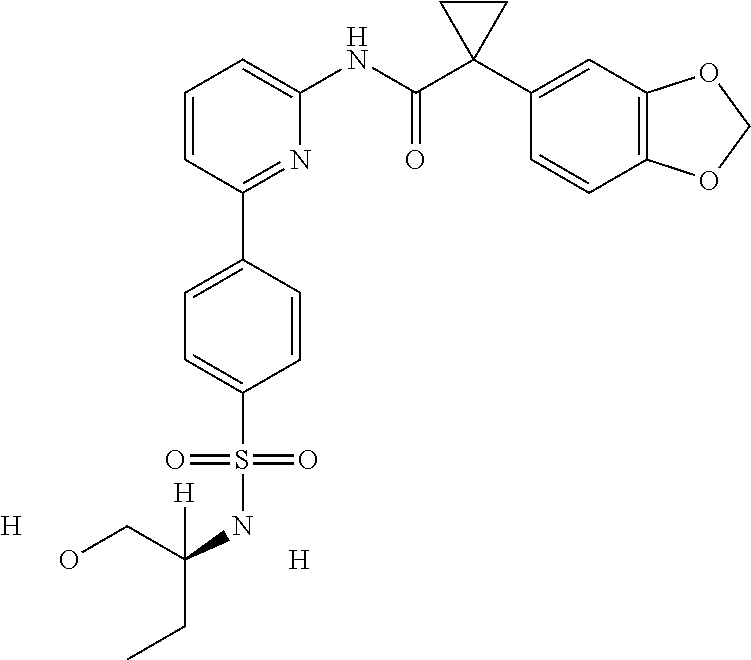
C1=CC(C2=CC=C(S(NC(CO)(CC)[H])(=O)=O)C=C2)=NC(NC(C2(C3=CC4=C(C=C3)OCO4)CC2)=O)=C1.[H].[H]
